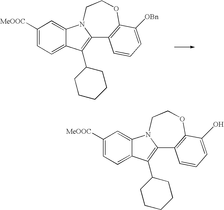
C1([MeOOC])=CC=C2C(=C1)N1C(=C2C2CCCCC2)C2=C(OCC1)C(O)=CC=C2.C1([MeOOC])=CC=C2C(=C1)N1C(=C2C2CCCCC2)C2=C(OCC1)C([OBn])=CC=C2
